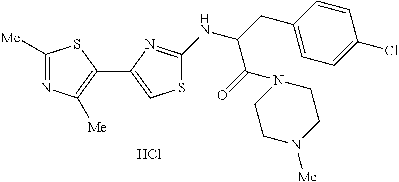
C1([Me])=NC([Me])=C(C2=CSC(NC(CC3=CC=C(Cl)C=C3)C(=O)N3CCN([Me])CC3)=N2)S1.Cl
